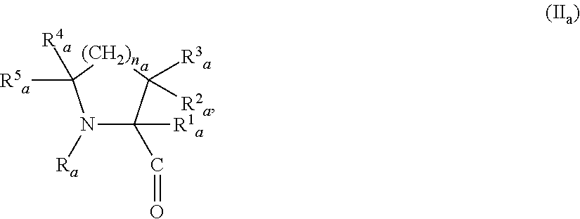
N1([Ra])C(C=O)([R1a])C([R3a])([R2a])[(CH2)n]C1([R5a])[R4a]
